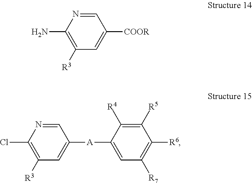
C1=NC(N)=C([R3])C=C1[COOR].C1=NC(Cl)=C([R3])C=C1[A]C1=CC([R7])=C([R6])C([R5])=C1[R4]
